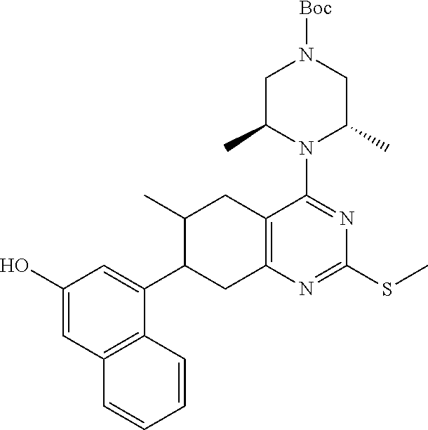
C1(O)=CC2=C(C(C3CC4=C(CC3C)C(N3C(C)CN([Boc])CC3C)=NC(SC)=N4)=C1)C=CC=C2
